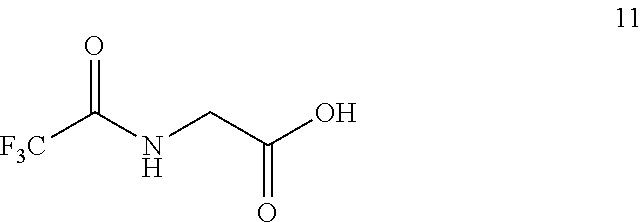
O=C(NCC(=O)O)[F3C]
